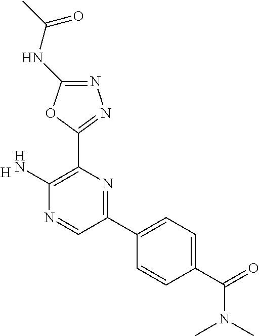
[H].C1(N)=C(C2=NN=C(NC(C)=O)O2)N=C(C2=CC=C(C(N(C)C)=O)C=C2)C=N1
